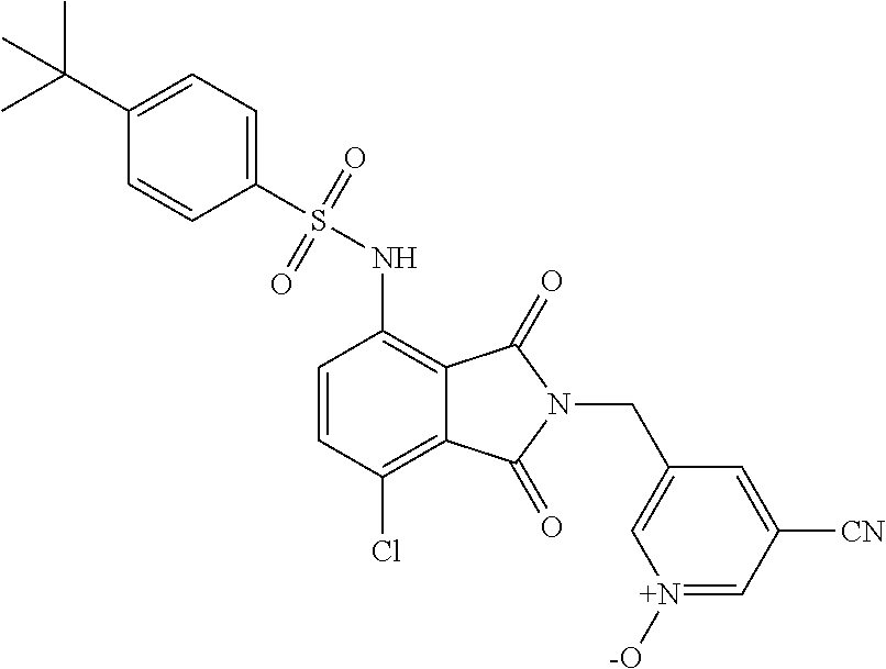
C1=CC(Cl)=C2C(=C1NS(C1=CC=C(C(C)(C)C)C=C1)(=O)=O)C(=O)N(CC1=C[N+]([-O])=CC([CN])=C1)C2=O
